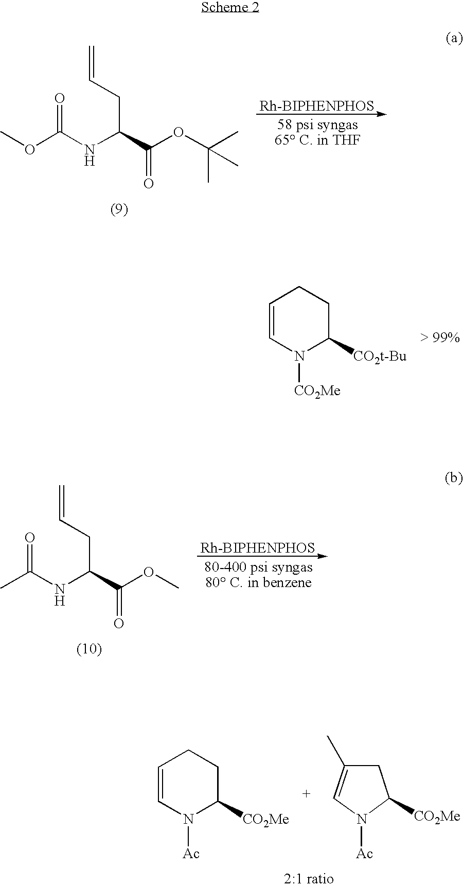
COC(NC(CC=C)C(OC(C)(C)C)=O)=O.[Rh-BIPHENPHOS].C1=CN([CO2Me])C([CO2t-Bu])CC1.C(NC(CC=C)C(OC)=O)(=O)C.[Rh-BIPHENPHOS].C1=CN([Ac])C([CO2Me])CC1.C1C(C)=CN([Ac])C1[CO2Me]
